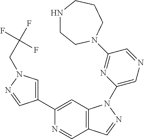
C1(C2=CN(CC(F)(F)F)N=C2)=CC2=C(C=N1)C=NN2C1=CN=CC(N2CCNCCC2)=N1
